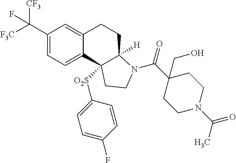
C(C1=CC=C2C(=C1)CCC1([H])C2([O2S]C2=CC=C(F)C=C2)CCN1C(=O)C1(CO)CCN(C(C)=O)CC1)([F3C])([CF3])F
